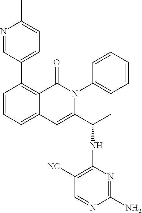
N1=CC(C2=C3C(=CC=C2)C=C(C(C)NC2=C([NC])C=NC(N)=N2)N(C2=CC=CC=C2)C3=O)=CC=C1C
